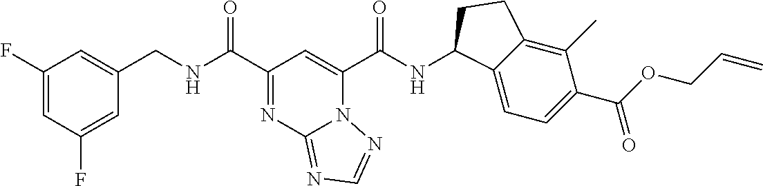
C1(F)=CC(F)=CC(CNC(C2=NC3=NC=NN3C(C(NC3C4=CC=C(C(OCC=C)=O)C(C)=C4CC3)=O)=C2)=O)=C1
